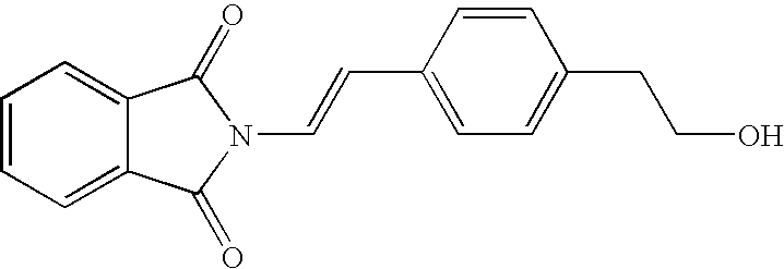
C1=CC=C2C(=C1)C(=O)N(C=CC1=CC=C(CCO)C=C1)C2=O
